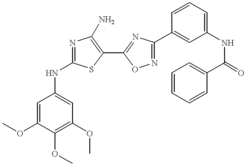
COC1=CC(NC2=NC(N)=C(C3=NC(C4=CC(NC(C5=CC=CC=C5)=O)=CC=C4)=NO3)S2)=CC(OC)=C1OC
